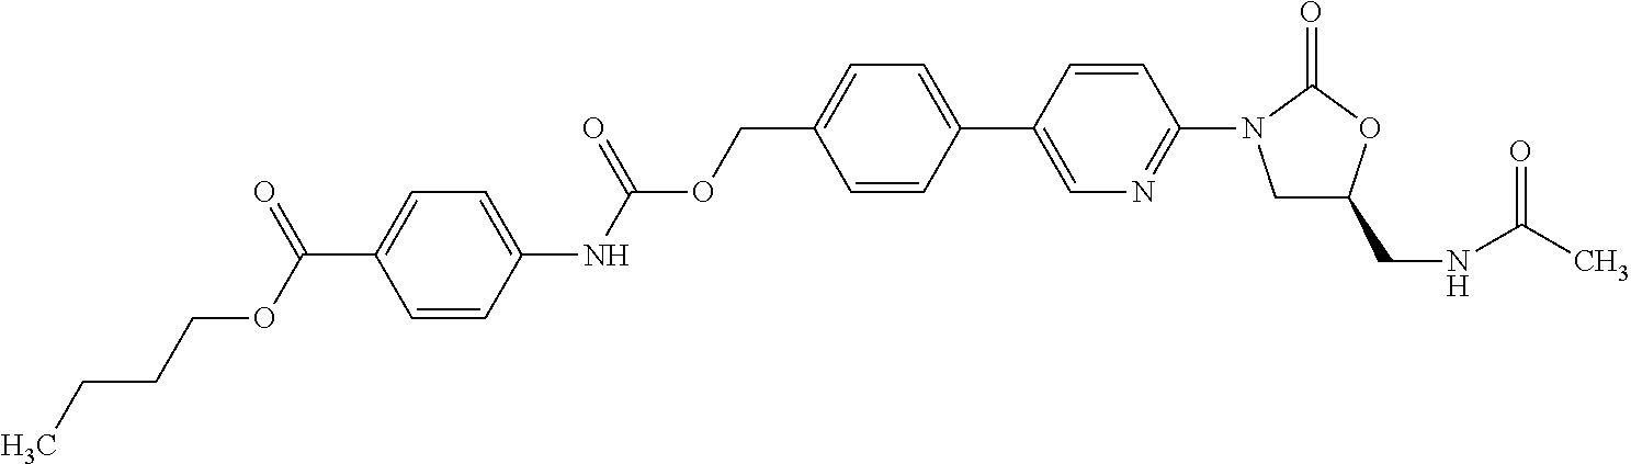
C(C1=CC=C(C2=CN=C(N3CC(CNC(C)=O)OC3=O)C=C2)C=C1)OC(NC1=CC=C(C(OCCCC)=O)C=C1)=O
